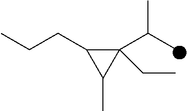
C1(C(C)C)(CC)C(CCC)C1C
